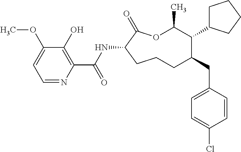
O1C(C)C(C2CCCC2)C(CC2=CC=C(Cl)C=C2)CCCC(NC(C2=C(O)C(OC)=CC=N2)=O)C1=O
